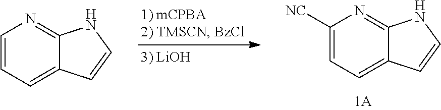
C1([NC])=CC=C2C(=N1)NC=C2.C1=CC=C2C(=N1)NC=C2
